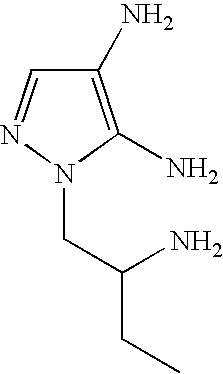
C1(N)=C(N)N(CC(CC)N)N=C1
